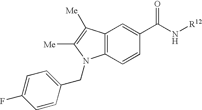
C12=C(C=CC(C(N[R12])=O)=C1)N(CC1=CC=C(F)C=C1)C([Me])=C2[Me]
